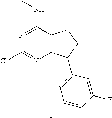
C12=C(C(NC)=NC(Cl)=N1)CCC2C1=CC(F)=CC(F)=C1
